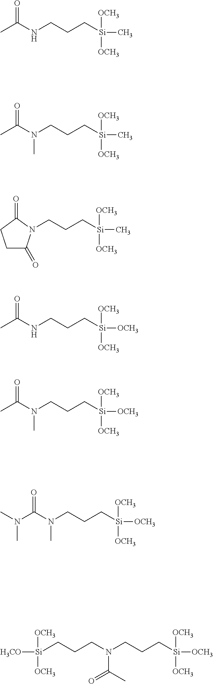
CC(NCCC[Si](C)([OCH3])[OCH3])=O.CC(N(CCC[Si](C)([OCH3])[OCH3])C)=O.C(CC[Si](C)([OCH3])[OCH3])N1C(=O)CCC1=O.CC(NCCC[Si]([OCH3])([OCH3])[OCH3])=O.CC(N(CCC[Si]([OCH3])([OCH3])[OCH3])C)=O.N(C(N(CCC[Si]([OCH3])([OCH3])[OCH3])C)=O)(C)C.C(CN(CCC[Si]([OCH3])([OCH3])[OCH3])C(=O)C)C[Si]([OCH3])([H3CO])[OCH3]
